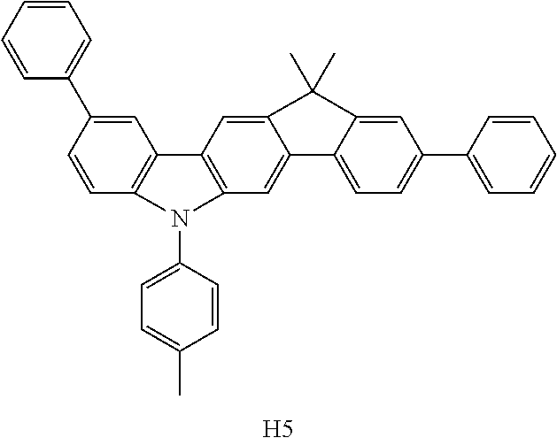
C1=C(C2=CC=CC=C2)C=CC2=C1C1=C(C=C3C4=CC=C(C5=CC=CC=C5)C=C4C(C)(C)C3=C1)N2C1=CC=C(C)C=C1.[H5]
